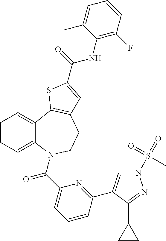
N1(S(=O)(C)=O)C=C(C2=NC(C(=O)N3C4=CC=CC=C4C4=C(CC3)C=C(C(=O)NC3=C(F)C=CC=C3C)S4)=CC=C2)C(C2CC2)=N1
